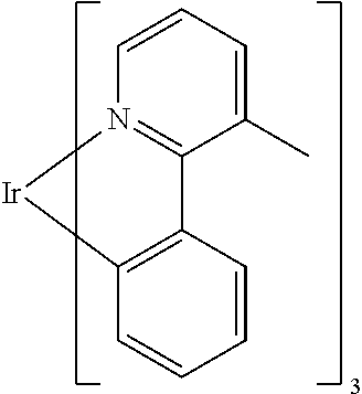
C1=C(C)C2=N(C=C1)[Ir]C1=C2C=CC=C1
